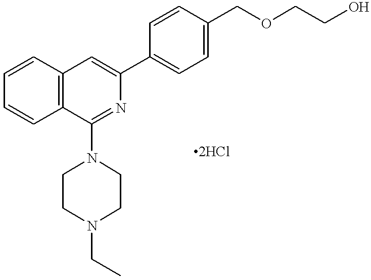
C1=CC2=C(C=C1)C=C(C1=CC=C(COCCO)C=C1)N=C2N1CCN(CC)CC1
